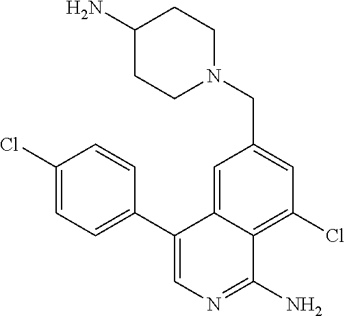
C1(C2=CC=C(Cl)C=C2)=CN=C(N)C2=C(Cl)C=C(CN3CCC(N)CC3)C=C12
